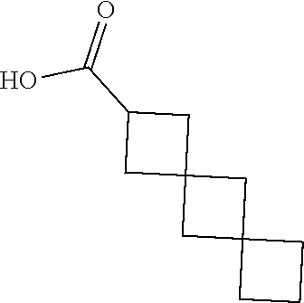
C1C2(CCC2)CC12CC(C(O)=O)C2
